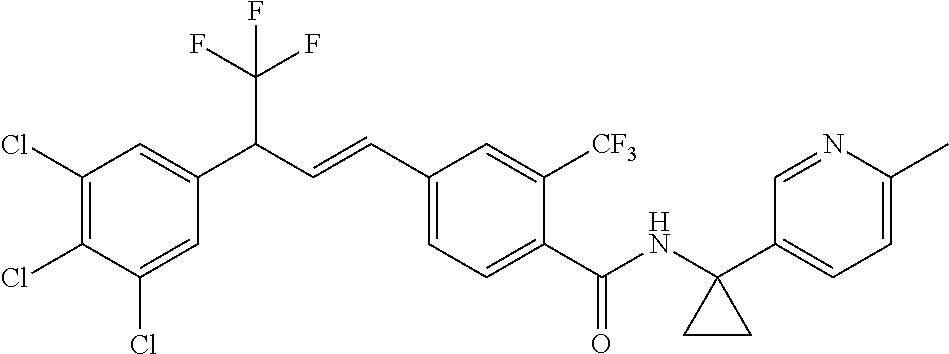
C1(Cl)=CC(C(C=CC2=CC=C(C(NC3(C4=CC=C(C)N=C4)CC3)=O)C([CF3])=C2)C(F)(F)F)=CC(Cl)=C1Cl
